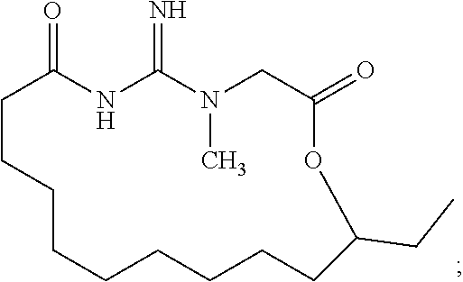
C1CCCCCCCCC(CC)OC(=O)CN(C)C(=N)NC1=O
